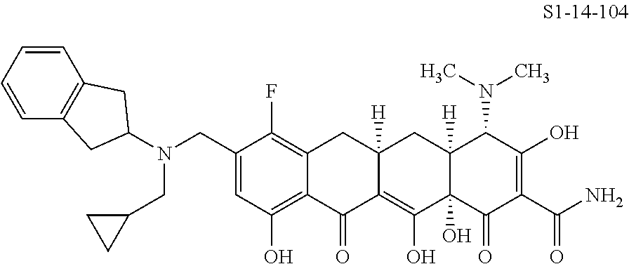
C1(CN(CC2CC2)C2CC3=C(C2)C=CC=C3)=CC(O)=C2C(=C1F)CC1([H])C(=C(O)C3(O)C([H])(C1)C(N(C)C)C(O)=C(C(N)=O)C3=O)C2=O
